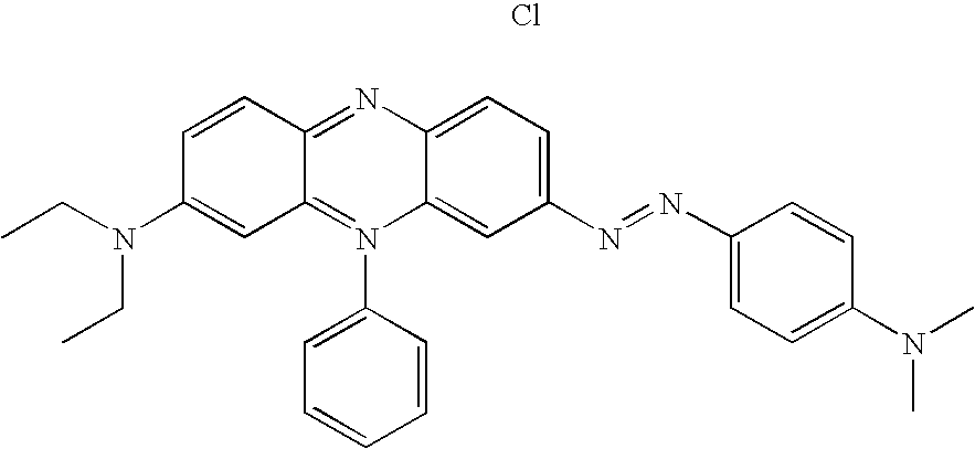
C1(N=NC2=CC=C(N(C)C)C=C2)=CC=C2C(=C1)N(C1=CC=CC=C1)=C1C(=N2)C=CC(N(CC)CC)=C1.Cl
